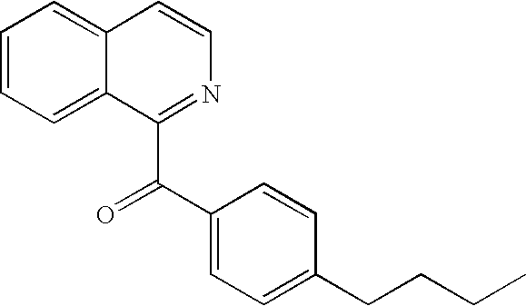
C1=CC=C2C(=C1)C=CN=C2C(C1=CC=C(CCCC)C=C1)=O
